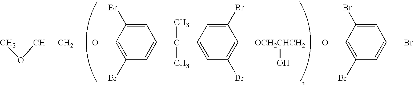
C1=C(Br)C(OCC2CO2)=C(Br)C=C1C(C)(C)C1=CC(Br)=C([OCH2CHCH2](O)OC2=C(Br)C=C(Br)C=C2Br)C(Br)=C1
